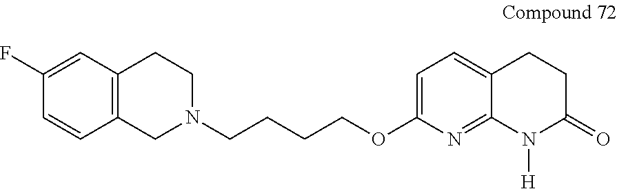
C1=C(OCCCCN2CC3=C(CC2)C=C(F)C=C3)N=C2C(=C1)CCC(=O)N2[H]
